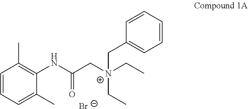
C1=CC=C(C)C(NC(C[N+](CC)(CC)CC2=CC=CC=C2)=O)=C1C.[Br-]
